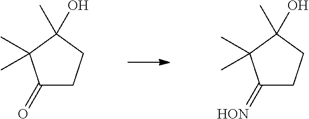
C1(=O)CCC(C)(O)C1(C)C.C1(=[HON])CCC(C)(O)C1(C)C
